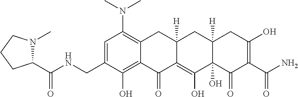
C1=C(CNC(C2N(C)CCC2)=O)C(O)=C2C(=C1N(C)C)CC1([H])C(=C(O)C3(O)C([H])(C1)CC(O)=C(C(N)=O)C3=O)C2=O
